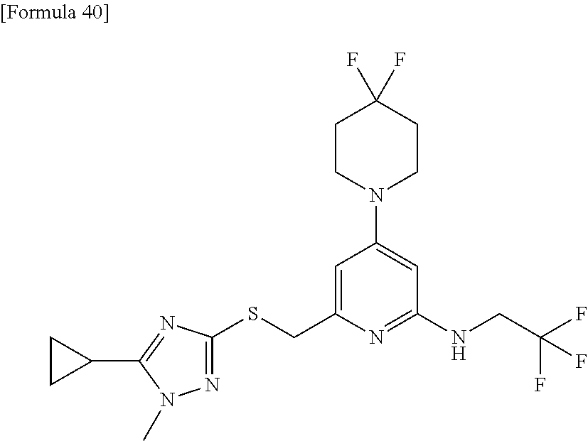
C1=C(CSC2=NN(C)C(C3CC3)=N2)N=C(NCC(F)(F)F)C=C1N1CCC(F)(F)CC1
